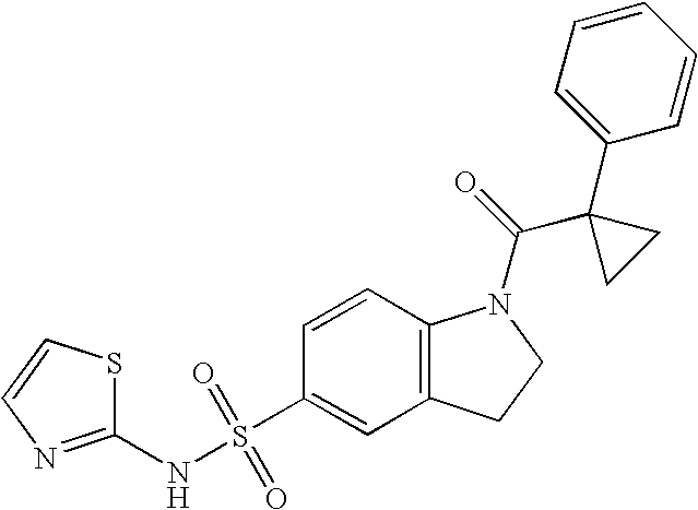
C1(NS(C2=CC3=C(C=C2)N(C(=O)C2(C4=CC=CC=C4)CC2)CC3)(=O)=O)=NC=CS1
